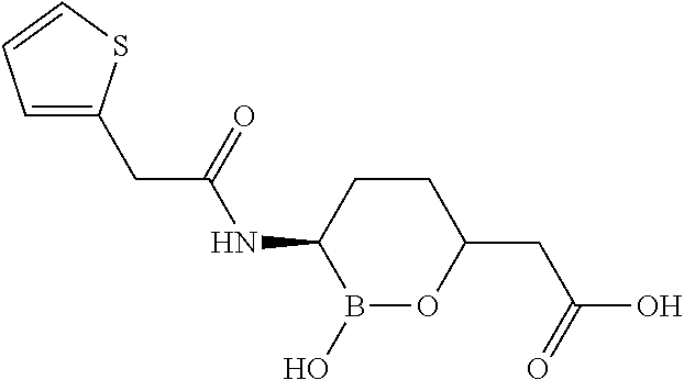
C1=C(CC(NC2B(O)OC(CC(O)=O)CC2)=O)SC=C1
